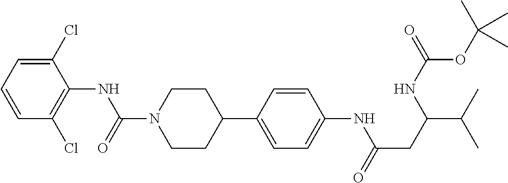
C1(Cl)=CC=CC(Cl)=C1NC(N1CCC(C2=CC=C(NC(=O)CC(C(C)C)NC(OC(C)(C)C)=O)C=C2)CC1)=O
